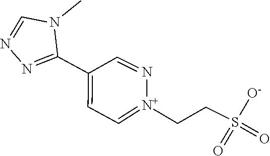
N1(C)C=NN=C1C1=CC=[N+](CCS(=O)(=O)[O-])N=C1
